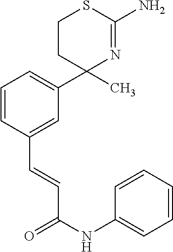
C1=CC(C=CC(=O)NC2=CC=CC=C2)=CC(C2(C)N=C(N)SCC2)=C1
